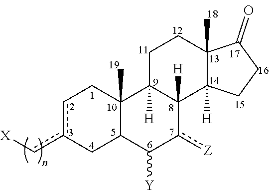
c1c(c[X])CC2C(C)(C1)C1([H])C([H])(c([Z])C2[Y])C2([H])C(C)(CC1)C(=O)CC2
